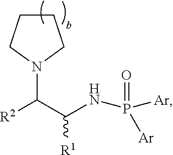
C1CCN(C(C(NP(=O)([Ar])[Ar])[R1])[R2])C1
